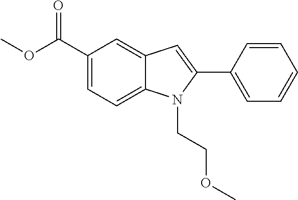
C1(C(OC)=O)=CC=C2C(=C1)C=C(C1=CC=CC=C1)N2CCOC
